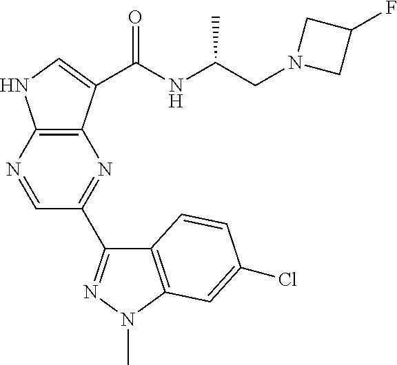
C12=C(N=CC(C3=NN(C)C4=C3C=CC(Cl)=C4)=N1)NC=C2C(NC(CN1CC(F)C1)C)=O
